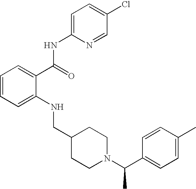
C1=CC=C(NCC2CCN(C(C)C3=CC=C(C)C=C3)CC2)C(C(NC2=CC=C(Cl)C=N2)=O)=C1
